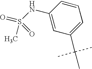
C1(NS(=O)(C)=O)=CC(C(C)(C)C)=CC=C1
